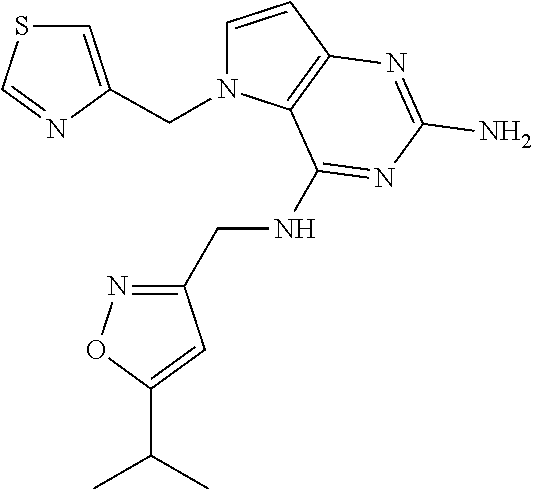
C1=CC2=C(N1CC1=CSC=N1)C(NCC1=NOC(C(C)C)=C1)=NC(N)=N2
